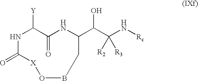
C(C1NC(=O)C([Y])NC(=O)[X]OBC1)(C(N[Rc])([R2])[R3])O
